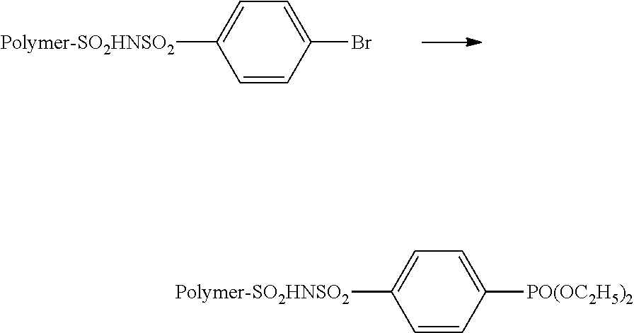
C1([Polymer-SO2HNSO2])=CC=C(Br)C=C1.C1([Polymer-SO2HNSO2])=CC=C([PO(OC2H5)2])C=C1
